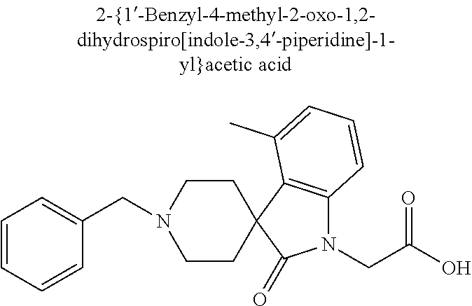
C1CC2(CCN1CC1=CC=CC=C1)C1=C(N(CC(O)=O)C2=O)C=CC=C1C
